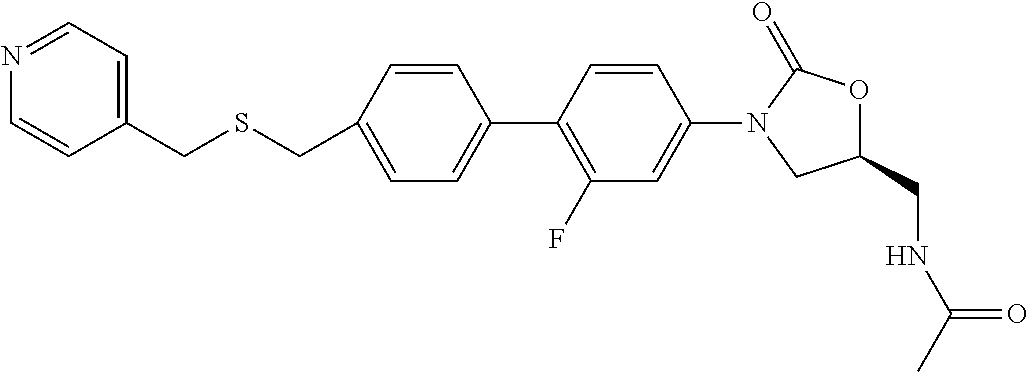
C1=C(CSCC2=CC=NC=C2)C=CC(C2=C(F)C=C(N3CC(CNC(C)=O)OC3=O)C=C2)=C1
